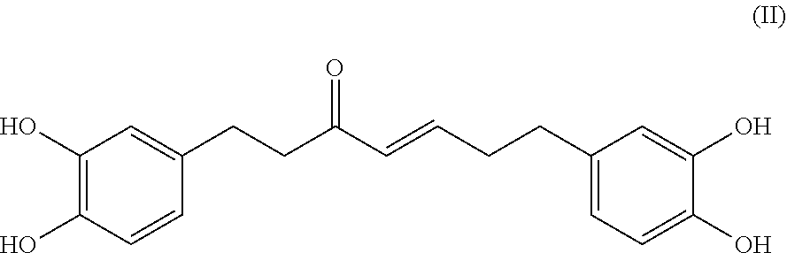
C1(O)=C(O)C=CC(CCC(C=CCCC2=CC=C(O)C(O)=C2)=O)=C1
